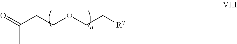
CC(=O)CCOCC[R7]
